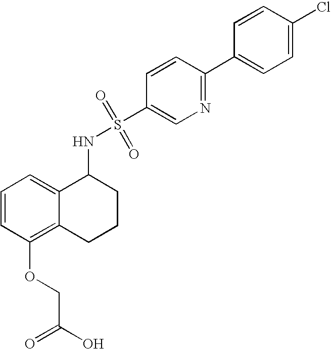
C1(NS(=O)(=O)C2=CN=C(C3=CC=C(Cl)C=C3)C=C2)C2=CC=CC(OCC(=O)O)=C2CCC1
